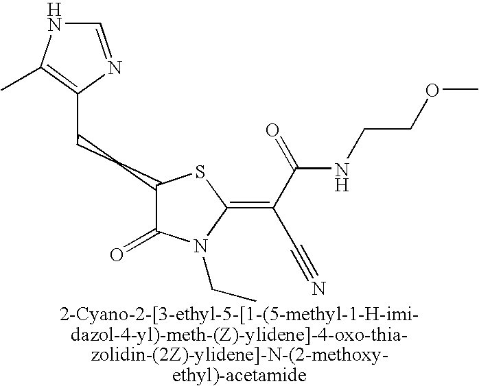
C(CC1C(=O)N(CC)C(=C(C#N)C(NCCOC)=O)S1)C1=C(C)NC=N1
